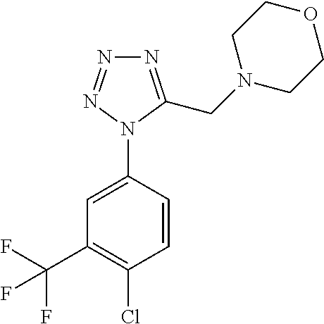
C1(N2C(CN3CCOCC3)=NN=N2)=CC(C(F)(F)F)=C(Cl)C=C1
